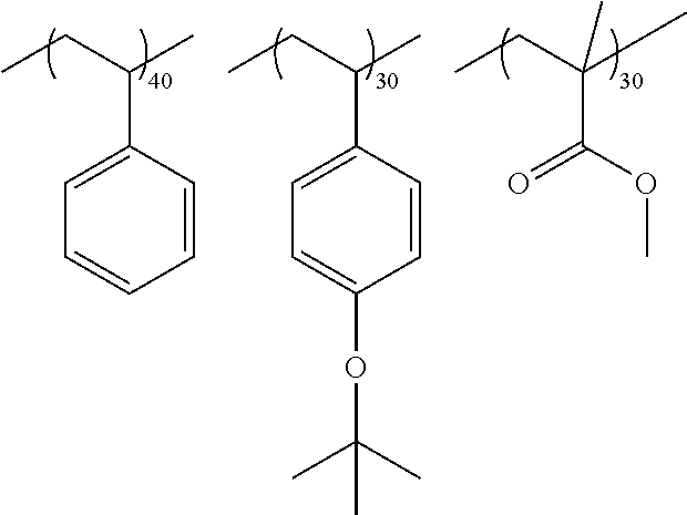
C1=CC(C(CC)C)=CC=C1OC(C)(C)C.C(=O)(C(CC)(C)C)OC.C1=CC(C(CC)C)=CC=C1
